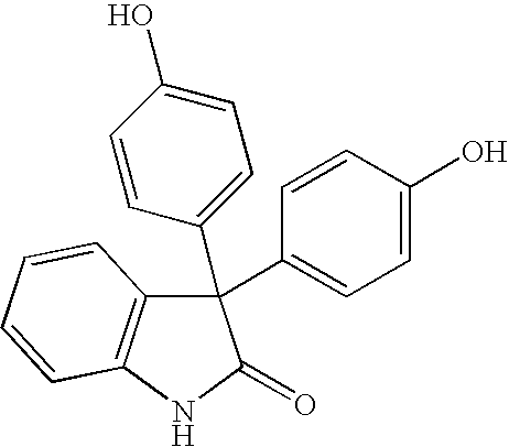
C1=CC(O)=CC=C1C1(C2=CC=C(O)C=C2)C2=C(NC1=O)C=CC=C2
